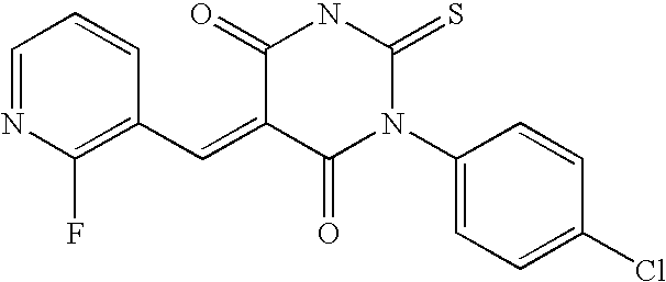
ClC1=CC=C(N2C(=O)C(=CC3=C(F)N=CC=C3)C(=O)NC2=S)C=C1
